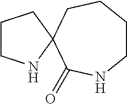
C1CCCC2(C(=O)N1)NCCC2
